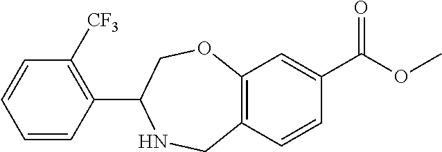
C12=C(C=CC(C(=O)OC)=C1)CNC(C1=C([CF3])C=CC=C1)CO2
